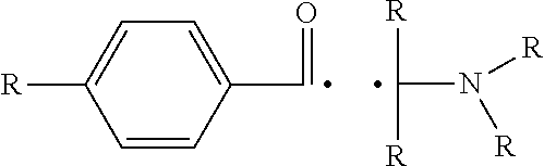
C1(C=O)=CC=C([R])C=C1.C(N([R])[R])([R])[R]
